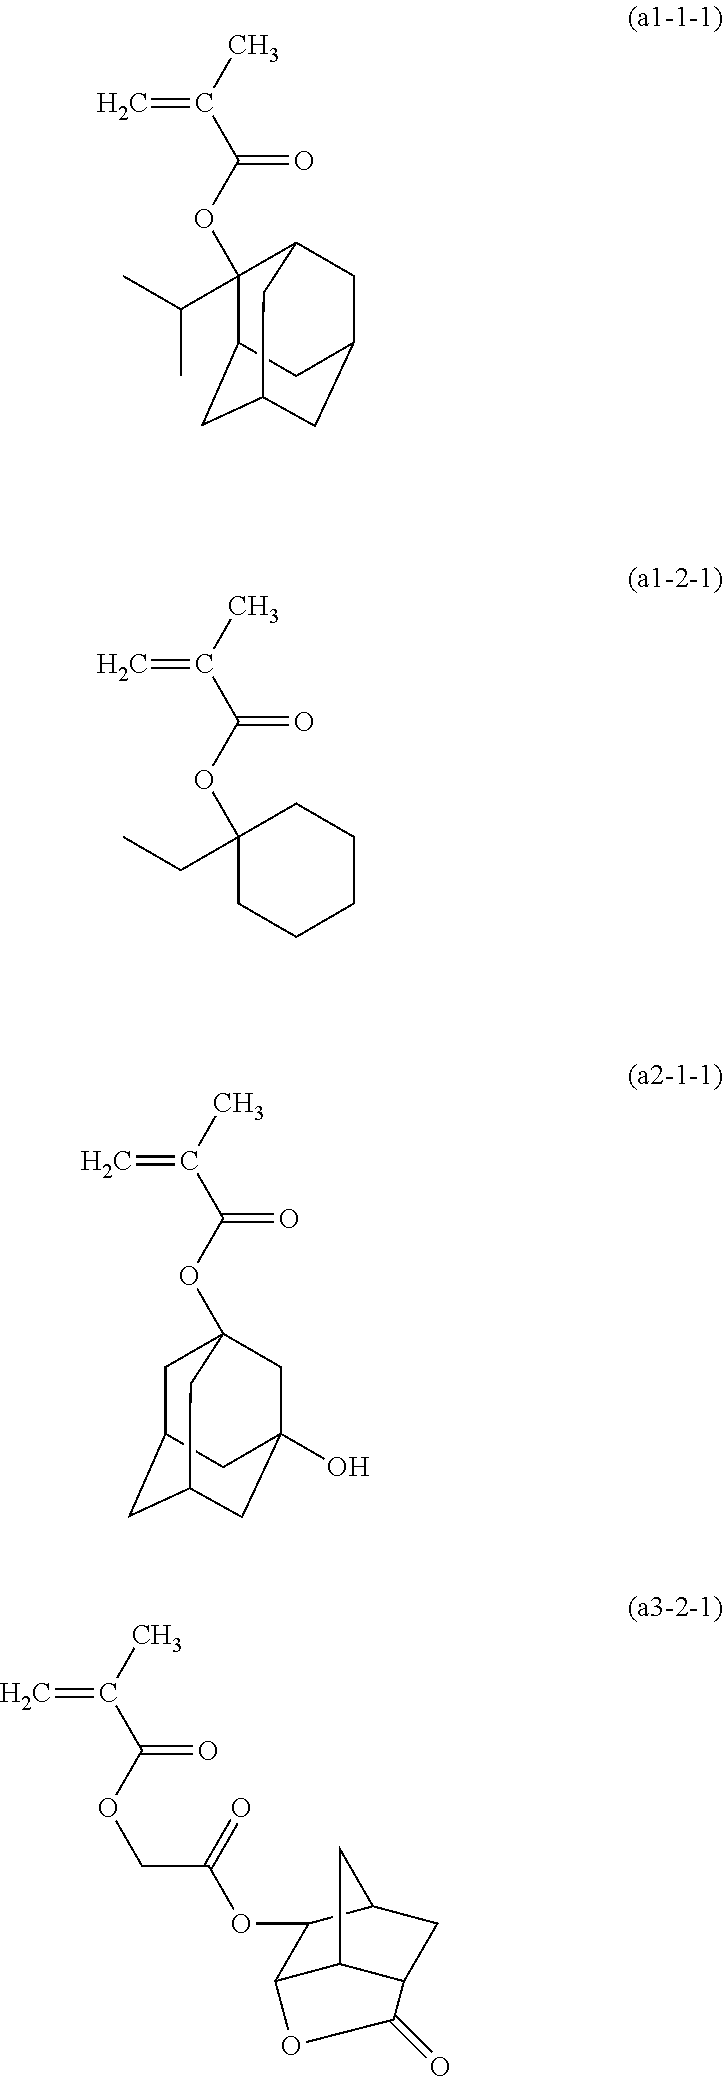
C1(OC(=O)C(=C)C)(C(C)C)C2CC3CC(CC1C3)C2.C1(OC(=O)C(=C)C)(CC)CCCCC1.C1C2CC3CC(O)(CC1(OC(=O)C(=C)C)C3)C2.C(OC(=O)C(=C)C)C(=O)OC1C2C3C(CC1C3)C(=O)O2
